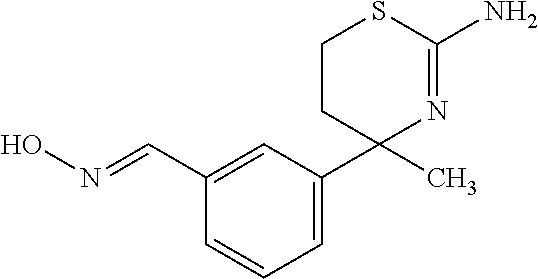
C1(C=NO)=CC(C2(C)N=C(N)SCC2)=CC=C1
